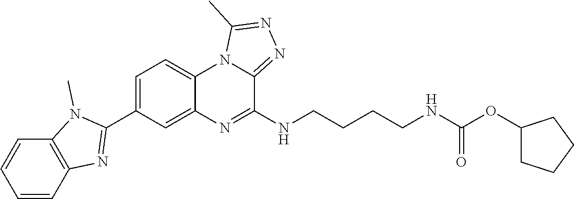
C1=CC2=C(C=C1)N(C)C(C1=CC=C3C(=C1)N=C(NCCCCNC(OC1CCCC1)=O)C1=NN=C(C)N31)=N2
